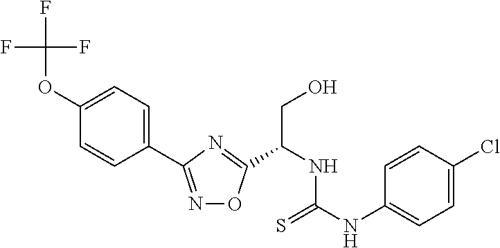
C1=C(OC(F)(F)F)C=CC(C2=NOC(C(CO)NC(=S)NC3=CC=C(Cl)C=C3)=N2)=C1
